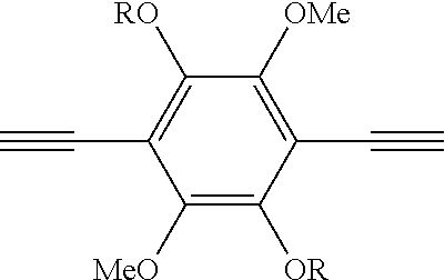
C1([MeO])=C([OR])C(C#C)=C([OMe])C([RO])=C1C#C
